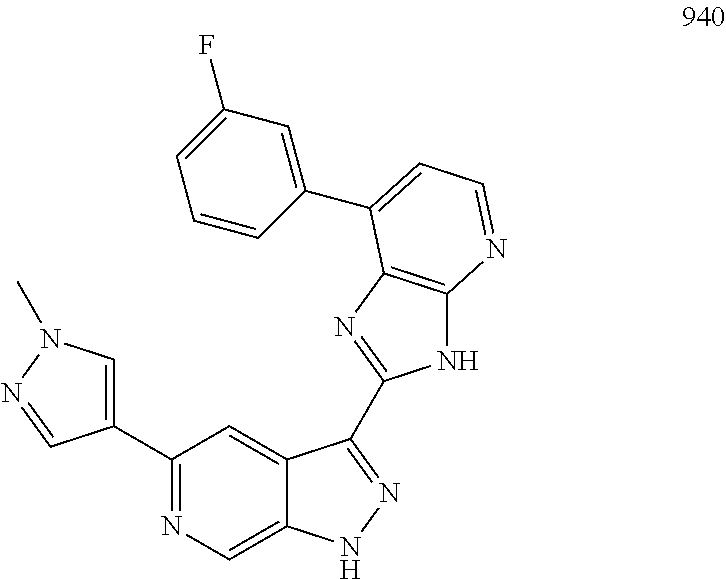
C1(C2=CN(C)N=C2)=NC=C2C(=C1)C(C1=NC3=C(N1)N=CC=C3C1=CC(F)=CC=C1)=NN2
